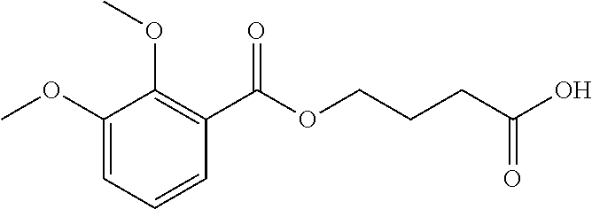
C1(OC)=CC=CC(C(OCCCC(O)=O)=O)=C1OC
